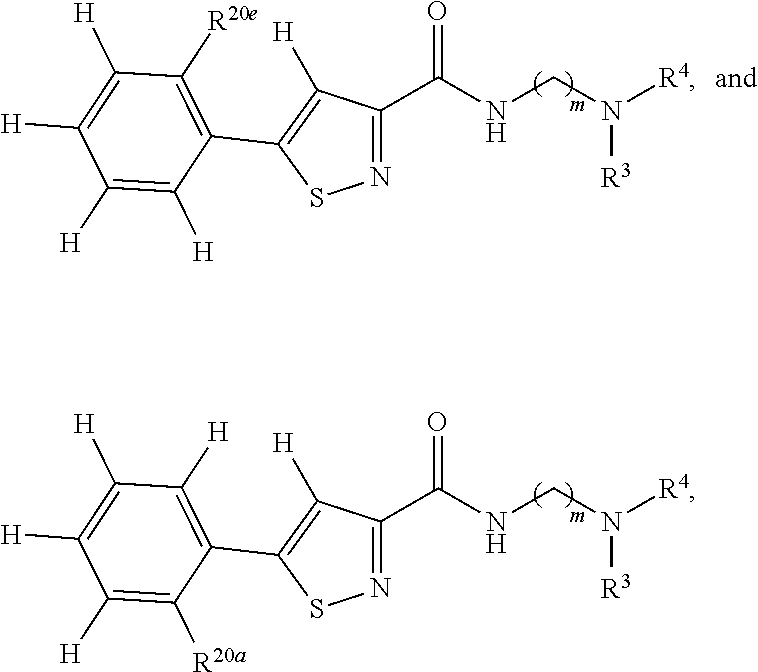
N1=C(C(NCN([R4])[R3])=O)C([H])=C(C2=C([H])C([H])=C([H])C([H])=C2[R20a])S1.N1=C(C(NCN([R4])[R3])=O)C([H])=C(C2=C([R20e])C([H])=C([H])C([H])=C2[H])S1
